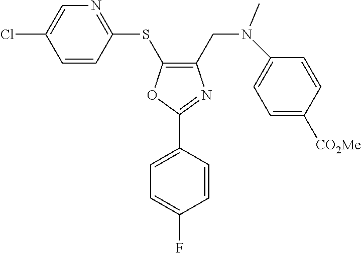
C1(SC2=C(CN(C3=CC=C([CO2Me])C=C3)C)N=C(C3=CC=C(F)C=C3)O2)=NC=C(Cl)C=C1
